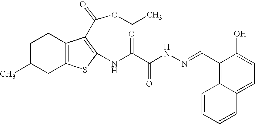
C1C(C)CC2=C(C1)C(C(OCC)=O)=C(NC(C(NN=CC1=C3C(=CC=C1O)C=CC=C3)=O)=O)S2
